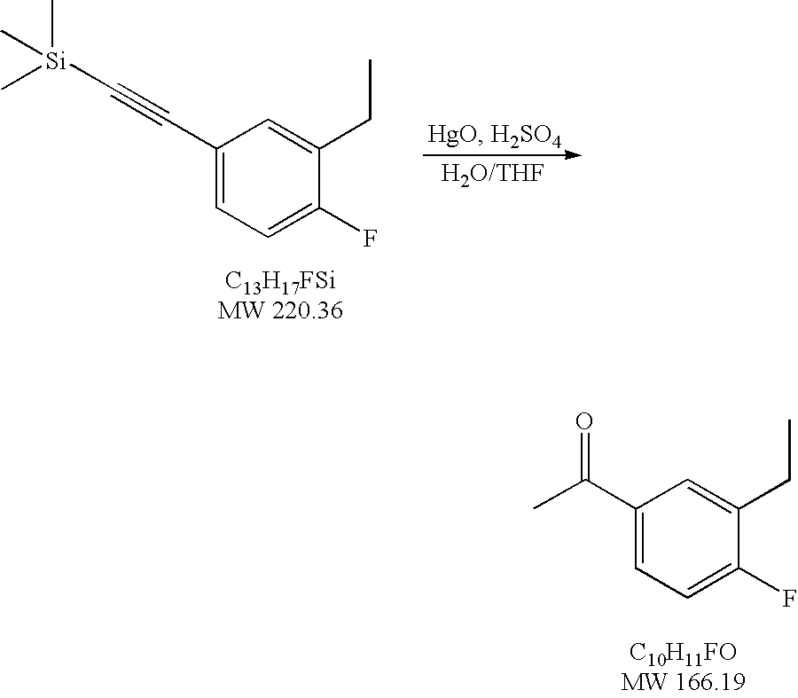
C1(C(C)=O)=CC=C(F)C(CC)=C1.C1(C#C[Si](C)(C)C)=CC=C(F)C(CC)=C1.[H2O/THF]
